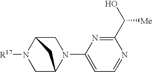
C1(C(O)[Me])=NC(N2C3CN([R17])C(C2)C3)=CC=N1
